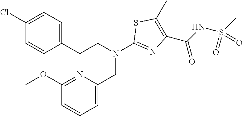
C1(CCN(C2=NC(C(=O)NS(C)(=O)=O)=C(C)S2)CC2=CC=CC(OC)=N2)=CC=C(Cl)C=C1
